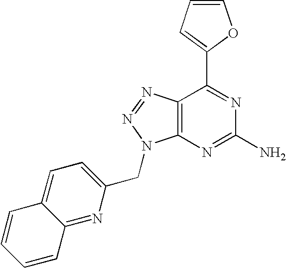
C1=CC=C(C2=NC(N)=NC3=C2N=NN3CC2=CC=C3C(=N2)C=CC=C3)O1
